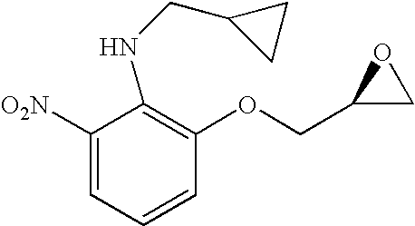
C1([O2N])=CC=CC(OCC2CO2)=C1NCC1CC1
